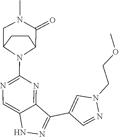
C12=CN=C(N3C4CCC3CN(C)C4=O)N=C1C(C1=CN(CCOC)N=C1)=NN2
